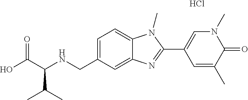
OC(C(NCC1=CC=C2C(=C1)N=C(C1=CN(C)C(=O)C(C)=C1)N2C)C(C)C)=O.Cl
